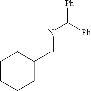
N(C([Ph])[Ph])=CC1CCCCC1
